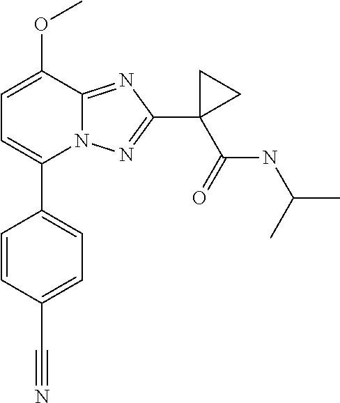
C1=C(OC)C2=NC(C3(C(=O)NC(C)C)CC3)=NN2C(C2=CC=C(C#N)C=C2)=C1
